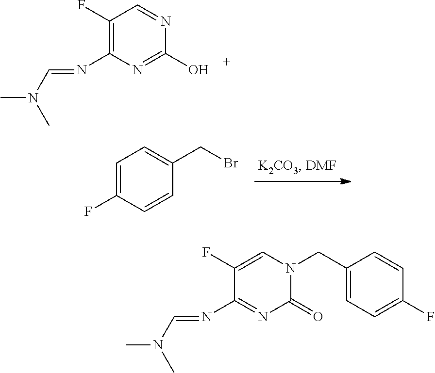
C1(F)=C(N=CN(C)C)N=C(O)N=C1.C1=C(F)C=CC(CBr)=C1.C1(F)=CN(CC2=CC=C(F)C=C2)C(=O)N=C1N=CN(C)C
